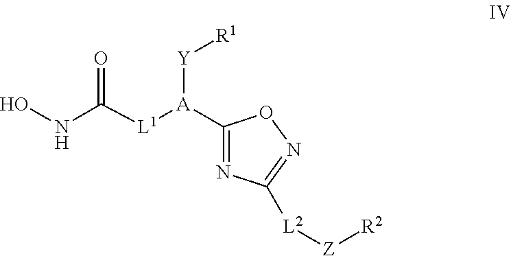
C1([A]([L1]C(NO)=O)[Y][R1])=NC([L2][Z][R2])=NO1
